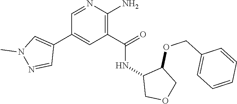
C1=NC(N)=C(C(=O)NC2COCC2OCC2=CC=CC=C2)C=C1C1=CN(C)N=C1
